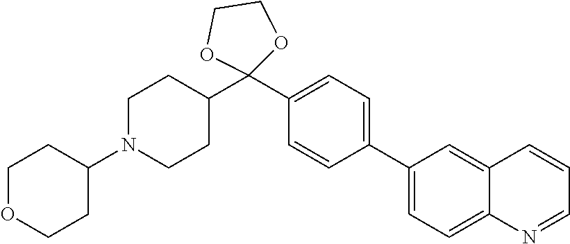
C1=C(C2=CC=C(C3(C4CCN(C5CCOCC5)CC4)OCCO3)C=C2)C=C2C=CC=NC2=C1
